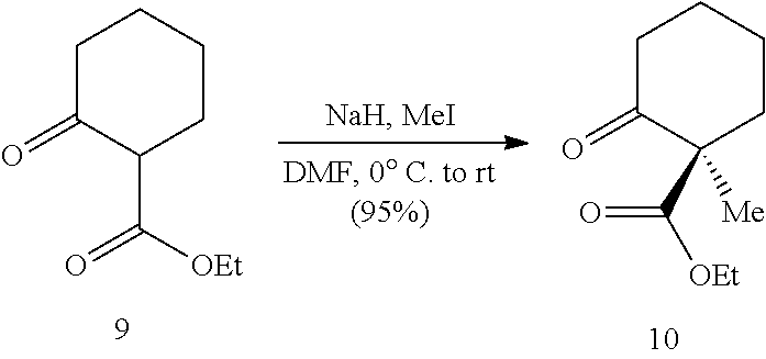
C1C(=O)C(C([OEt])=O)CCC1.C1C(=O)C(C([OEt])=O)([Me])CCC1
